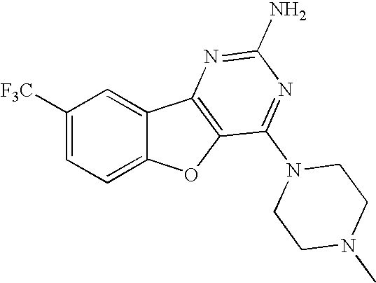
C12=CC=C([F3C])C=C1C1=C(O2)C(N2CCN(C)CC2)=NC(N)=N1
